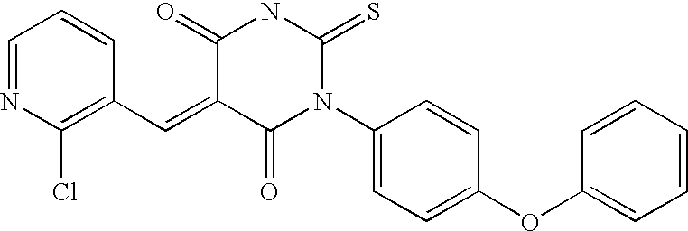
C1=NC(Cl)=C(C=C2C(=O)N(C3=CC=C(OC4=CC=CC=C4)C=C3)C(=S)NC2=O)C=C1
